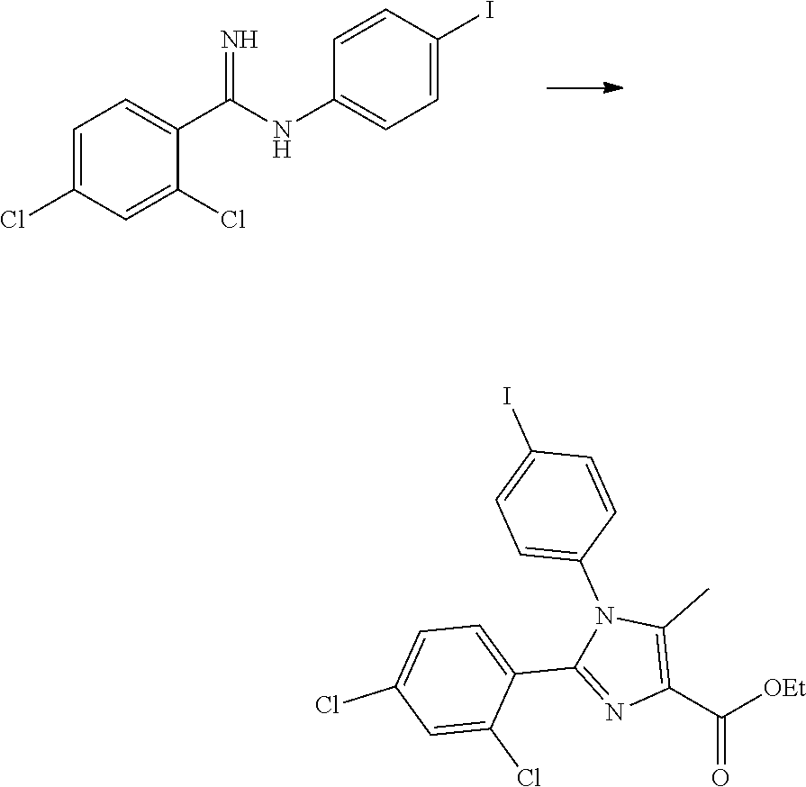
C1=CC(I)=CC=C1NC(C1=CC=C(Cl)C=C1Cl)=N.C1=C(N2C(C)=C(C(=O)[OEt])N=C2C2=CC=C(Cl)C=C2Cl)C=CC(I)=C1
